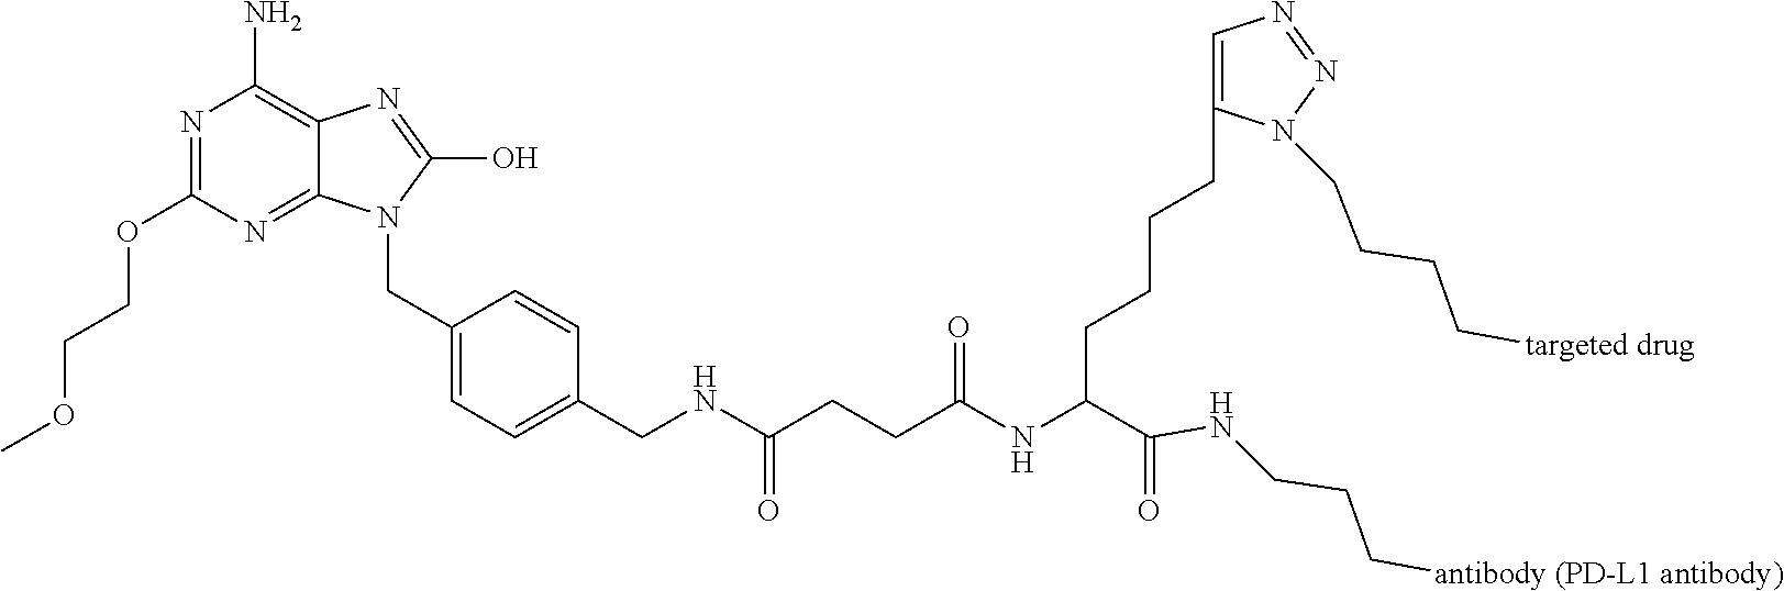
N1=C(OCCOC)N=C2C(=C1N)N=C(O)N2CC1=CC=C(CNC(CCC(NC(C(NCCC[antibody (PD-L1 antibody)])=O)CCCCC2=CN=NN2CCCC[targeted drug])=O)=O)C=C1
